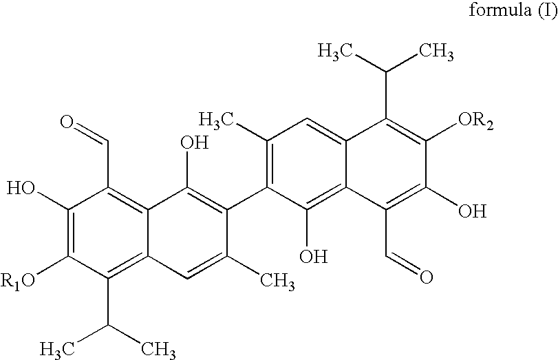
C1(O)=C([R1O])C(C(C)C)=C2C(=C1C=O)C(O)=C(C1=C(C)C=C3C(=C1O)C(C=O)=C(O)C([OR2])=C3C(C)C)C(C)=C2
